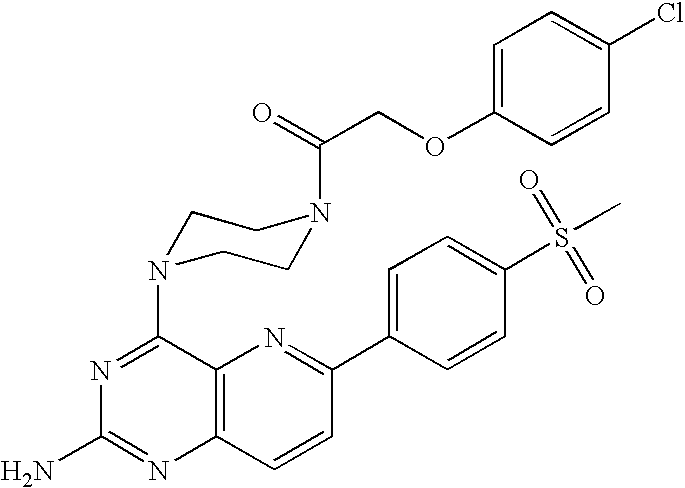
N1=C(N2CCN(C(COC3=CC=C(Cl)C=C3)=O)CC2)C2=C(N=C1N)C=CC(C1=CC=C(S(=O)(=O)C)C=C1)=N2
